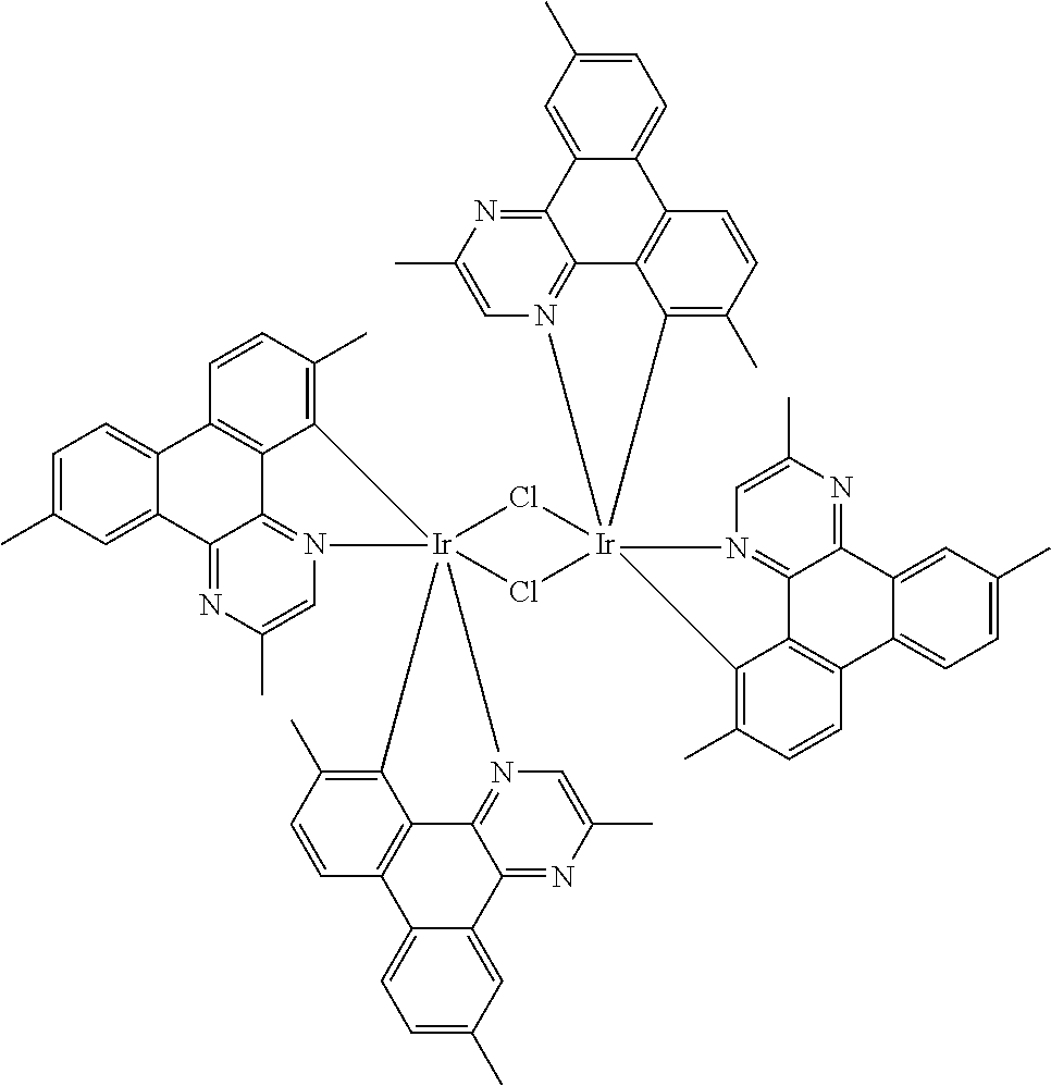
N1=C2C3=CC(C)=CC=C3C3=C(C=C(C)C=C3)C2=NC=C1C.N1=C2C3=CC(C)=CC=C3C3=C(C=C(C)C=C3)C2=NC=C1C.N1=C2C(=NC=C1C)C1=C(C3=CC=C(C)C=C32)C=CC(C)=C1.[Ir]1Cl[Ir]Cl1.N1=C2C3=CC(C)=CC=C3C3=C(C2=NC=C1C)C=C(C)C=C3
